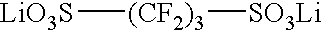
[LiO3S][(CF2)3][SO3Li]
